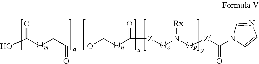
C(CCC(O)=O)(OCCC([Z]CN(C[Z]C(N1C=CN=C1)=O)[Rx])=O)=O
